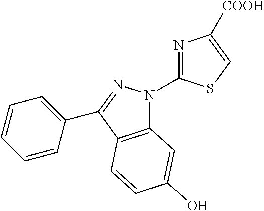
C12=C(C(C3=CC=CC=C3)=NN1C1=NC([COOH])=CS1)C=CC(O)=C2
